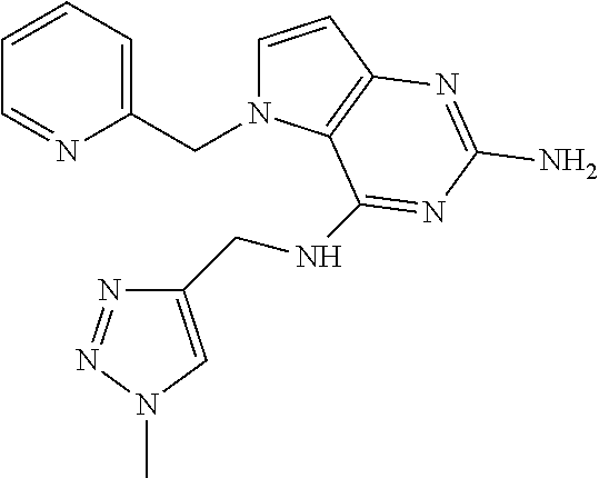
C(N1C=CC2=C1C(NCC1=CN(C)N=N1)=NC(N)=N2)C1=CC=CC=N1
